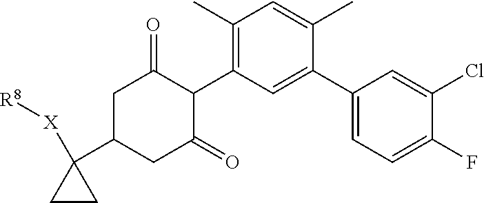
C1(C)=C(C2C(=O)CC(C3([X][R8])CC3)CC2=O)C=C(C2=CC=C(F)C(Cl)=C2)C(C)=C1
